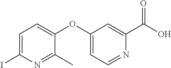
C1=C(I)N=C(C)C(OC2=CC=NC(C(O)=O)=C2)=C1
